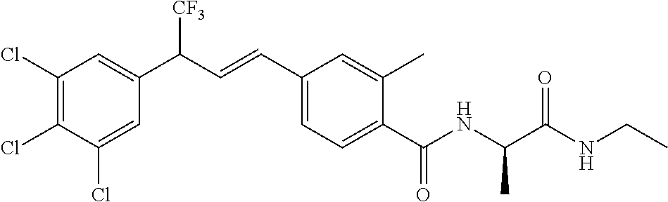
C1(Cl)=C(Cl)C(Cl)=CC(C(C=CC2=CC=C(C(NC(C(NCC)=O)C)=O)C(C)=C2)[CF3])=C1
